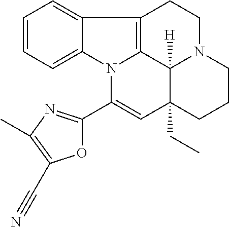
C1=CC=C2C(=C1)C1=C3N2C(C2=NC(C)=C(C#N)O2)=CC2(CC)C3([H])N(CC1)CCC2
